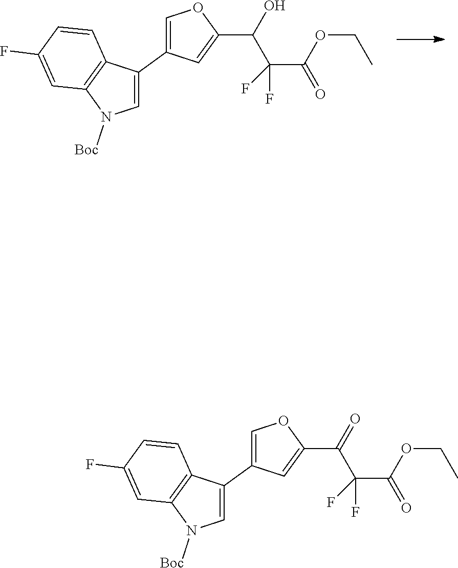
C1=C(C2=COC(C(O)C(C(OCC)=O)(F)F)=C2)C2=C(N1[Boc])C=C(F)C=C2.C1=C(C2=COC(C(=O)C(C(OCC)=O)(F)F)=C2)C2=C(N1[Boc])C=C(F)C=C2
